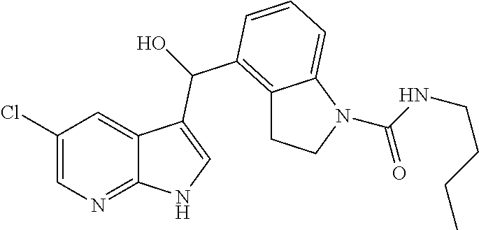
C12=C(C(O)C3=CNC4=NC=C(Cl)C=C43)C=CC=C1N(C(NCCCC)=O)CC2
